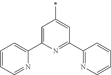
C1=C(C2=CC=CC=N2)N=C(C2=NC=CC=C2)C=C1C
